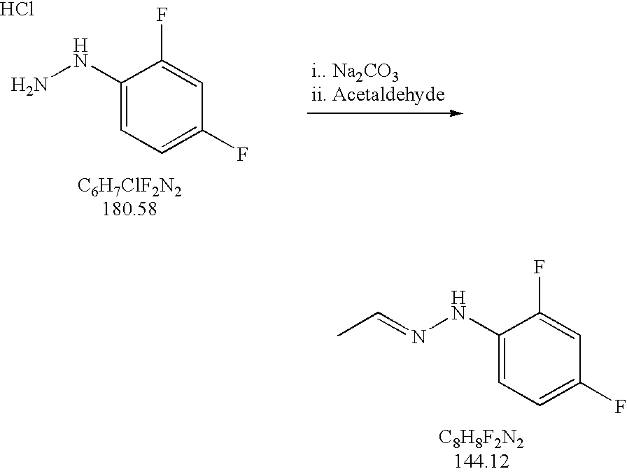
C1(NN=CC)=CC=C(F)C=C1F.C1(NN)=CC=C(F)C=C1F.Cl
